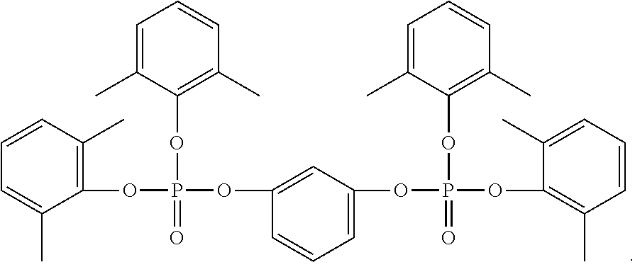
C1=CC(C)=C(OP(OC2=CC(OP(OC3=C(C)C=CC=C3C)(=O)OC3=C(C)C=CC=C3C)=CC=C2)(=O)OC2=C(C)C=CC=C2C)C(C)=C1
